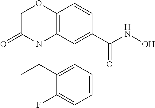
C1C(=O)N(C(C2=CC=CC=C2F)C)C2=C(O1)C=CC(C(NO)=O)=C2
